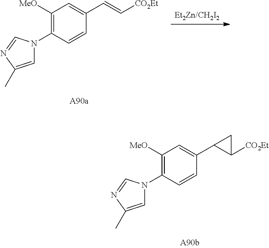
C1([MeO])=C(N2C=C(C)N=C2)C=CC(C2C([CO2Et])C2)=C1.C1([MeO])=C(N2C=C(C)N=C2)C=CC(C=C[CO2Et])=C1
